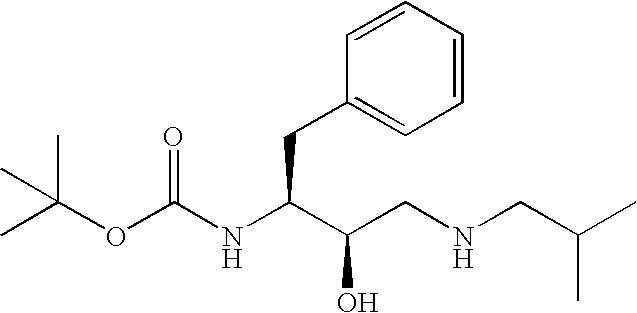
CC(OC(NC(C(CNCC(C)C)O)CC1=CC=CC=C1)=O)(C)C
